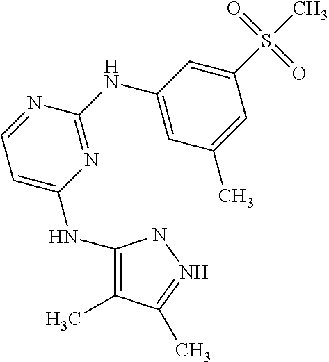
N(C1=C(C)C(C)=NN1)C1=CC=NC(NC2=CC(C)=CC(S(=O)(=O)C)=C2)=N1
